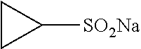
C1([SO2Na])CC1
